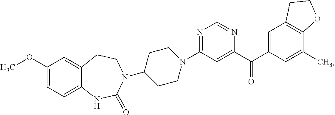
N1=C(N2CCC(N3C(=O)NC4=CC=C(OC)C=C4CC3)CC2)C=C(C(C2=CC3=C(C(C)=C2)OCC3)=O)N=C1
